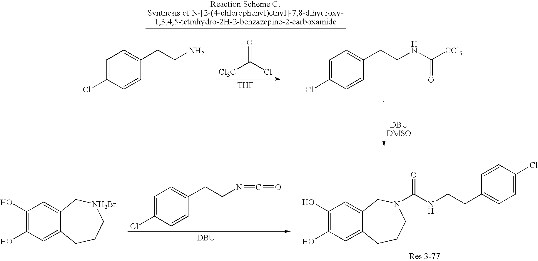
C1=C(Cl)C=CC(CCN=C=O)=C1.[DBU].C1(O)=C(O)C=C2C(=C1)C[NH2Br]CCC2.C1(O)=C(O)C=C2C(=C1)CN(C(NCCC1=CC=C(Cl)C=C1)=O)CCC2.O=C(Cl)[Cl3C].[THF].C1=C(Cl)C=CC(CCN)=C1.C1=C(Cl)C=CC(CCNC([CCl3])=O)=C1
